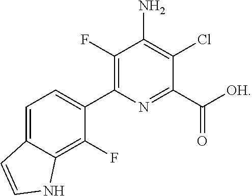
C1(F)=C(C2=CC=C3C(=C2F)NC=C3)N=C(C([OH])=O)C(Cl)=C1N
